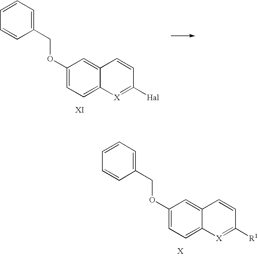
C1=CC=CC(COC2=CC=C3C(=C2)C=CC([Hal])=[X]3)=C1.C1=CC=CC(COC2=CC=C3C(=C2)C=CC([R1])=[X]3)=C1
